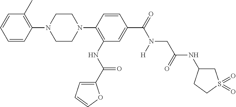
C1=CC(N2CCN(C3=C(NC(C4=CC=CO4)=O)C=C(C(=O)N(CC(NC4CS(=O)(=O)CC4)=O)[H])C=C3)CC2)=C(C)C=C1
